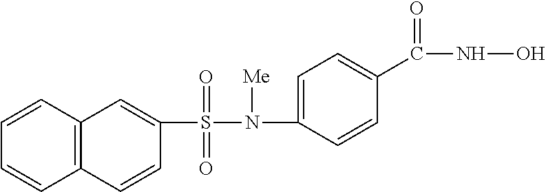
C1=CC2=C(C=C1)C=CC(S(=O)(=O)N([Me])C1=CC=C(C(NO)=O)C=C1)=C2
